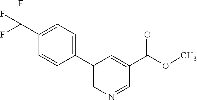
C1(C2=CN=CC(C(OC)=O)=C2)=CC=C(C(F)(F)F)C=C1
